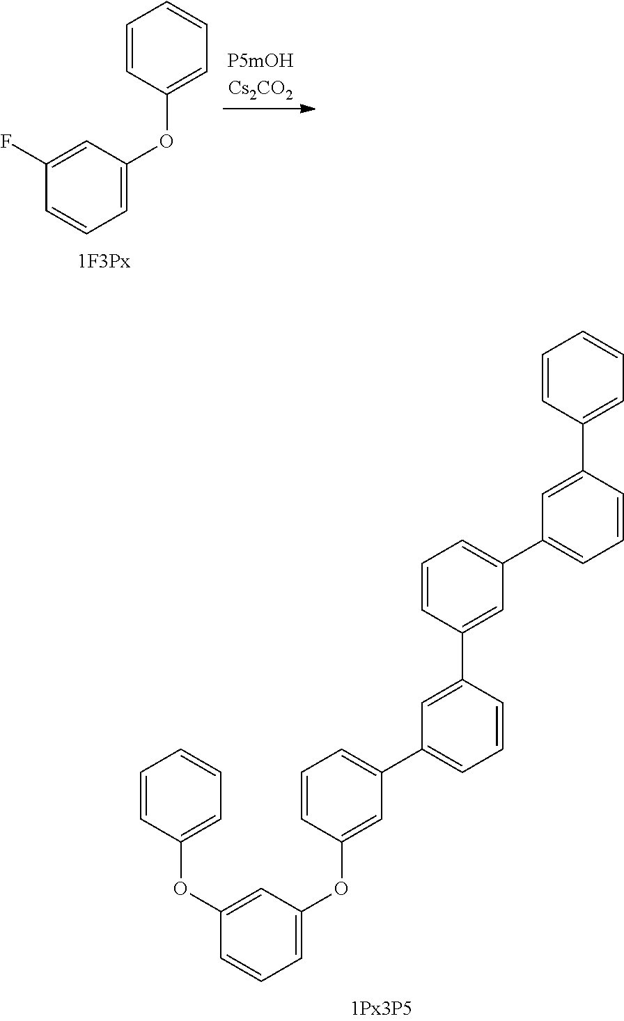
C1(F)=CC(OC2=CC=CC=C2)=CC=C1.C1=CC(C2=CC(C3=CC=CC(C4=CC(C5=CC=CC(OC6=CC=CC(OC7=CC=CC=C7)=C6)=C5)=CC=C4)=C3)=CC=C2)=CC=C1
